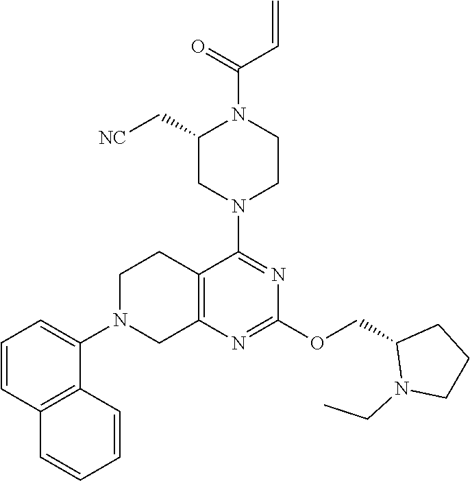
C1N(C2=CC=CC3=C2C=CC=C3)CC2=C(C1)C(N1CC(C[NC])N(C(=O)C=C)CC1)=NC(OCC1CCCN1CC)=N2
